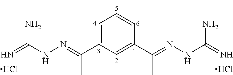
Cl.C1=C(C(=NNC(=N)N)C)C=C(C(=NNC(=N)N)C)C=C1.Cl
